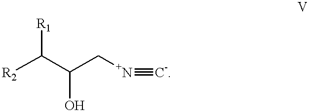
[R2]C(C(C[N+]#[C-])O)[R1]
